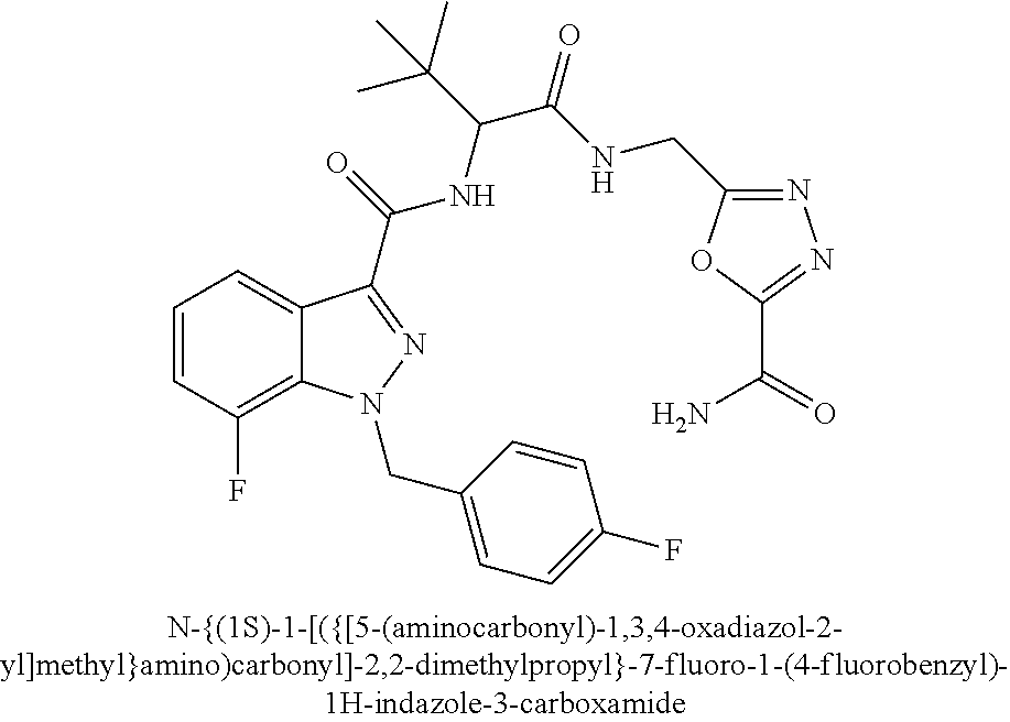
C1=CC(F)=C2C(=C1)C(C(=O)NC(C(NCC1=NN=C(C(N)=O)O1)=O)C(C)(C)C)=NN2CC1=CC=C(F)C=C1
